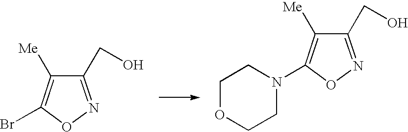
C1(CO)=NOC(Br)=C1[Me].C1(CO)=NOC(N2CCOCC2)=C1[Me]
